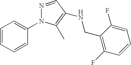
C1=CC=CC(N2N=CC(NCC3=C(F)C=CC=C3F)=C2C)=C1
